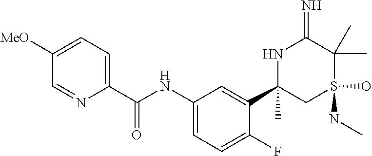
C1(C(NC2=CC=C(F)C(C3(C)CS(NC)(O)C(C)(C)C(=N)N3)=C2)=O)=CC=C([MeO])C=N1
